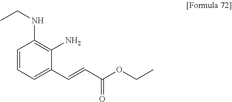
C1=CC=C(C=CC(OCC)=O)C(N)=C1NCC
